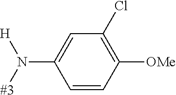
C1=CC([OMe])=C(Cl)C=C1N([#3])[H]
